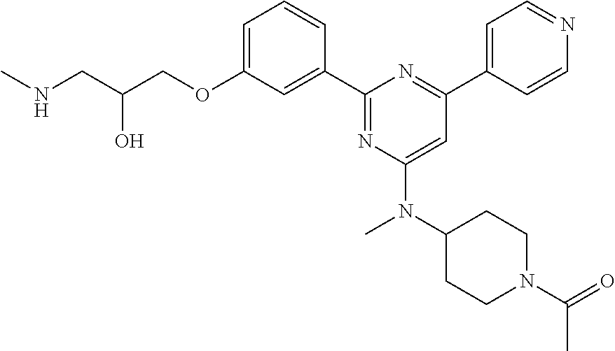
C1=C(OCC(CNC)O)C=C(C2=NC(N(C)C3CCN(C(=O)C)CC3)=CC(C3=CC=NC=C3)=N2)C=C1
